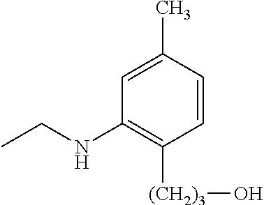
C1=CC(C)=CC(NCC)=C1[(CH2)3]O
